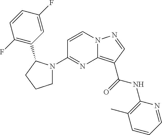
C12=C(C(=O)NC3=C(C)C=CC=N3)C=NN1C=CC(N1CCCC1C1=C(F)C=CC(F)=C1)=N2
